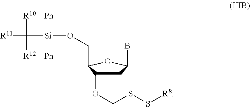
C1C(OCSS[R8])C(CO[Si](C([R11])([R10])[R12])([Ph])[Ph])OC1B
